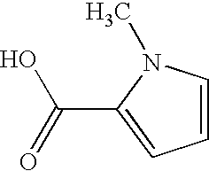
C1=CN(C)C(C(O)=O)=C1
